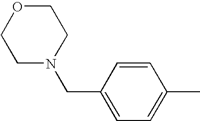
C1N(CC2=CC=C(C)C=C2)CCOC1
